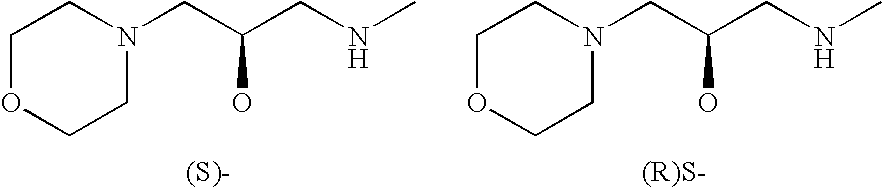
C1OCCN(CC(CNC)O)C1.C1OCCN(CC(CNC)O)C1
